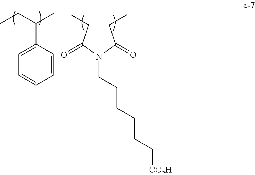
CCC(C)C1=CC=CC=C1.C1(C)C(C)C(=O)N(CCCCCC[CO2H])C1=O
